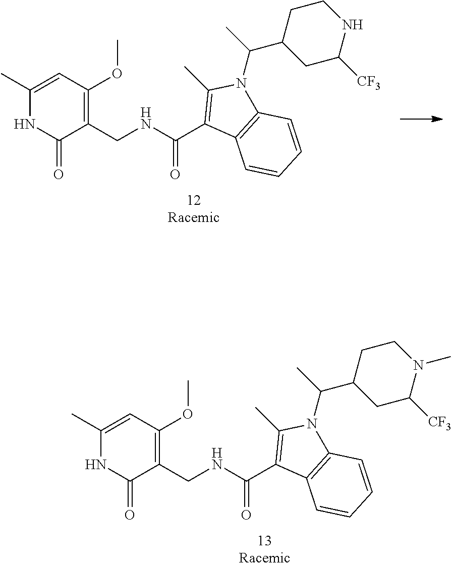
C1(C)=CC(OC)=C(CNC(C2=C(C)N(C(C)C3CC([CF3])N(C)CC3)C3=C2C=CC=C3)=O)C(=O)N1.C1(C)=CC(OC)=C(CNC(C2=C(C)N(C(C)C3CC([CF3])NCC3)C3=C2C=CC=C3)=O)C(=O)N1
